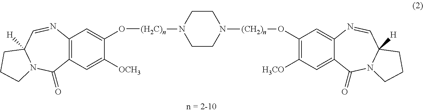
O(C1=CC2=C(C=C1[OCH3])C(=O)N1C([H])(C=N2)CCC1)[(H2C)n]N1CCN([(CH2)n]OC2=C([H3CO])C=C3C(=C2)N=CC2([H])N(C3=O)CCC2)CC1
